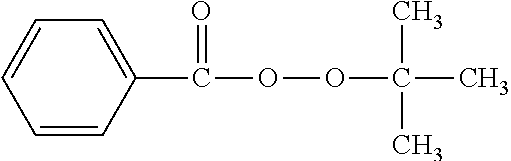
C1(C(OOC(C)(C)C)=O)=CC=CC=C1
